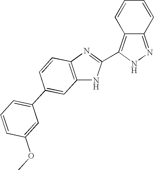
C1=CC2=C(C3=NC4=C(N3)C=C(C3=CC=CC(OC)=C3)C=C4)NN=C2C=C1
